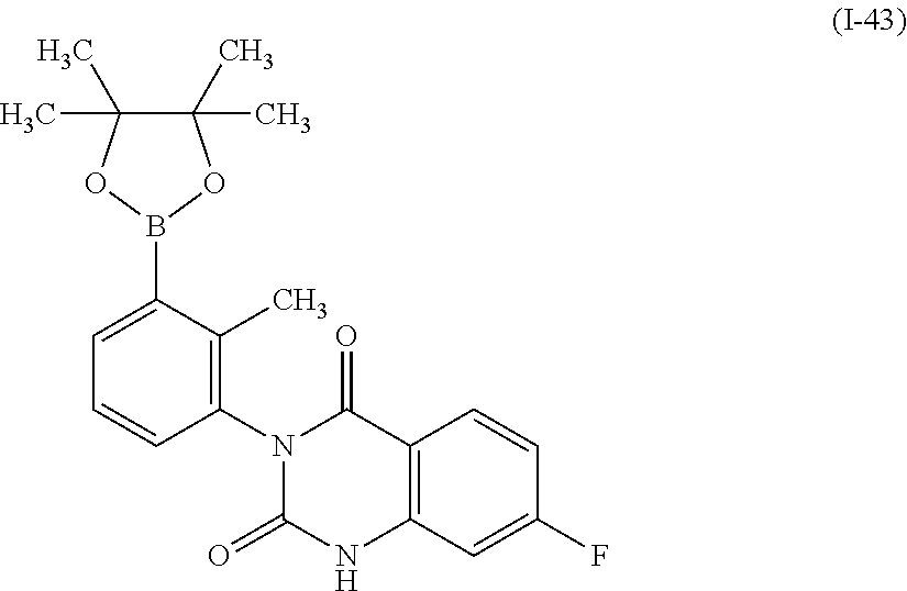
C12=C(C=C(F)C=C1)NC(=O)N(C1=C(C)C(B3OC(C)(C)C(C)(C)O3)=CC=C1)C2=O
